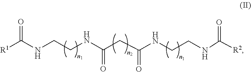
O=C(NCCNC(CC(NCCNC(=O)[R2])=O)=O)[R1]
